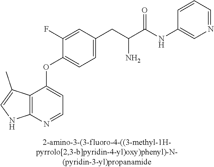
C1(F)=CC(CC(C(NC2=CN=CC=C2)=O)N)=CC=C1OC1=CC=NC2=C1C(C)=CN2
